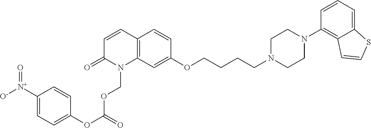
C12=C(C=C(OCCCCN3CCN(C4=C5C(=CC=C4)SC=C5)CC3)C=C1)N(COC(=O)OC1=CC=C([N+]([O-])=O)C=C1)C(=O)C=C2
